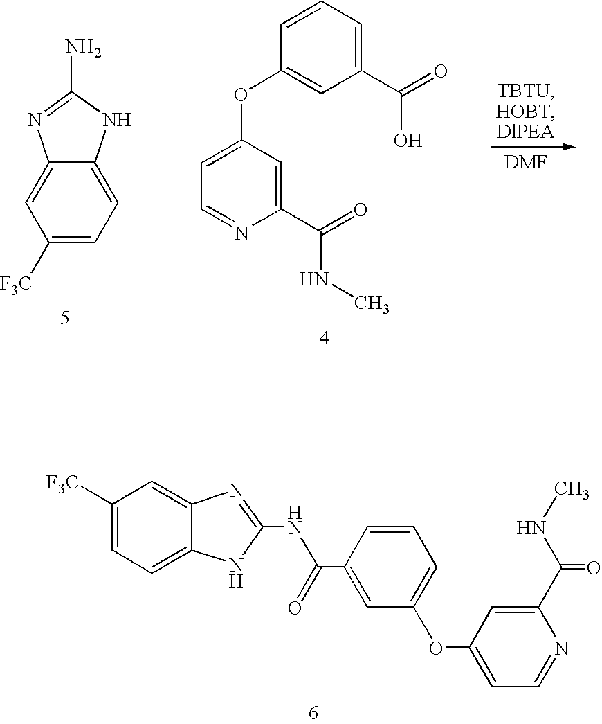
C1([F3C])=CC=C2C(=C1)N=C(N)N2.C1=NC(C(=O)NC)=CC(OC2=CC(C(=O)O)=CC=C2)=C1.C1([F3C])=CC=C2C(=C1)N=C(NC(C1=CC(OC3=CC=NC(C(NC)=O)=C3)=CC=C1)=O)N2
